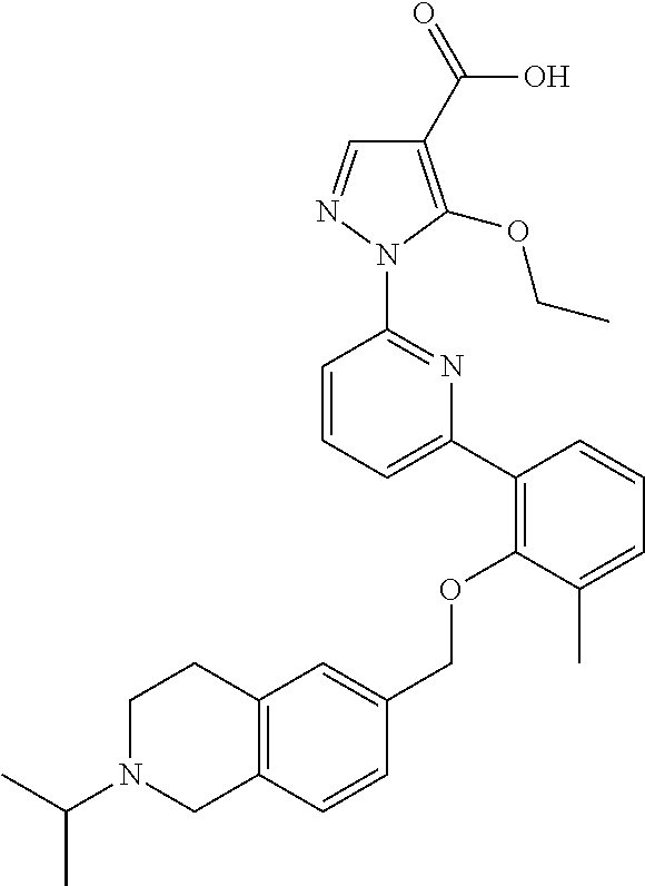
C1(C2=C(OCC3=CC4=C(C=C3)CN(C(C)C)CC4)C(C)=CC=C2)=CC=CC(N2N=CC(C(=O)O)=C2OCC)=N1
